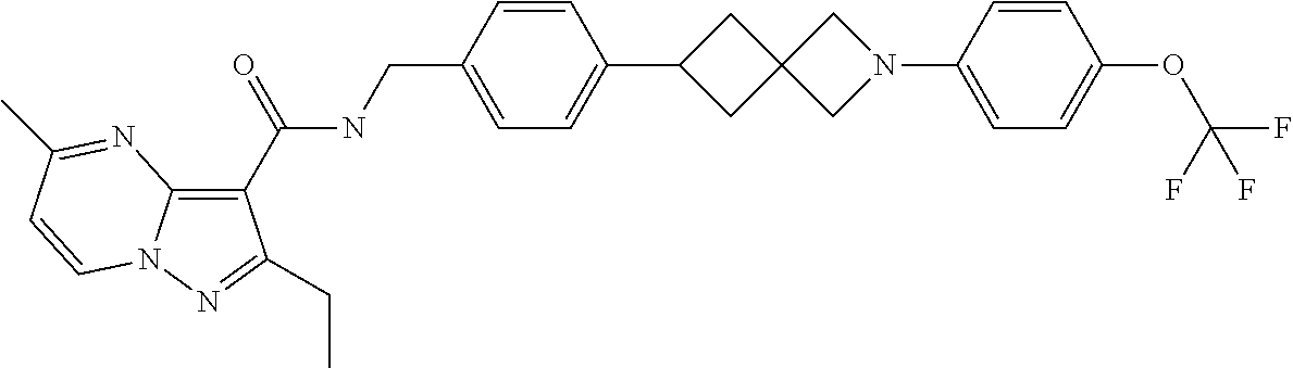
C1(C(NCC2=CC=C(C3CC4(C3)CN(C3=CC=C(OC(F)(F)F)C=C3)C4)C=C2)=O)=C2N(N=C1CC)C=CC(C)=N2
